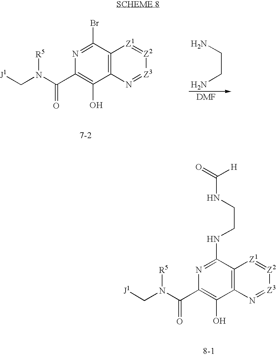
C(CN)N.[J1]CN([R5])C(=O)C1=C(O)C2=C(C(Br)=N1)[Z1]=[Z2][Z3]=N2.[J1]CN([R5])C(=O)C1=C(O)C2=C(C(NCCNC(=O)[H])=N1)[Z1]=[Z2][Z3]=N2
